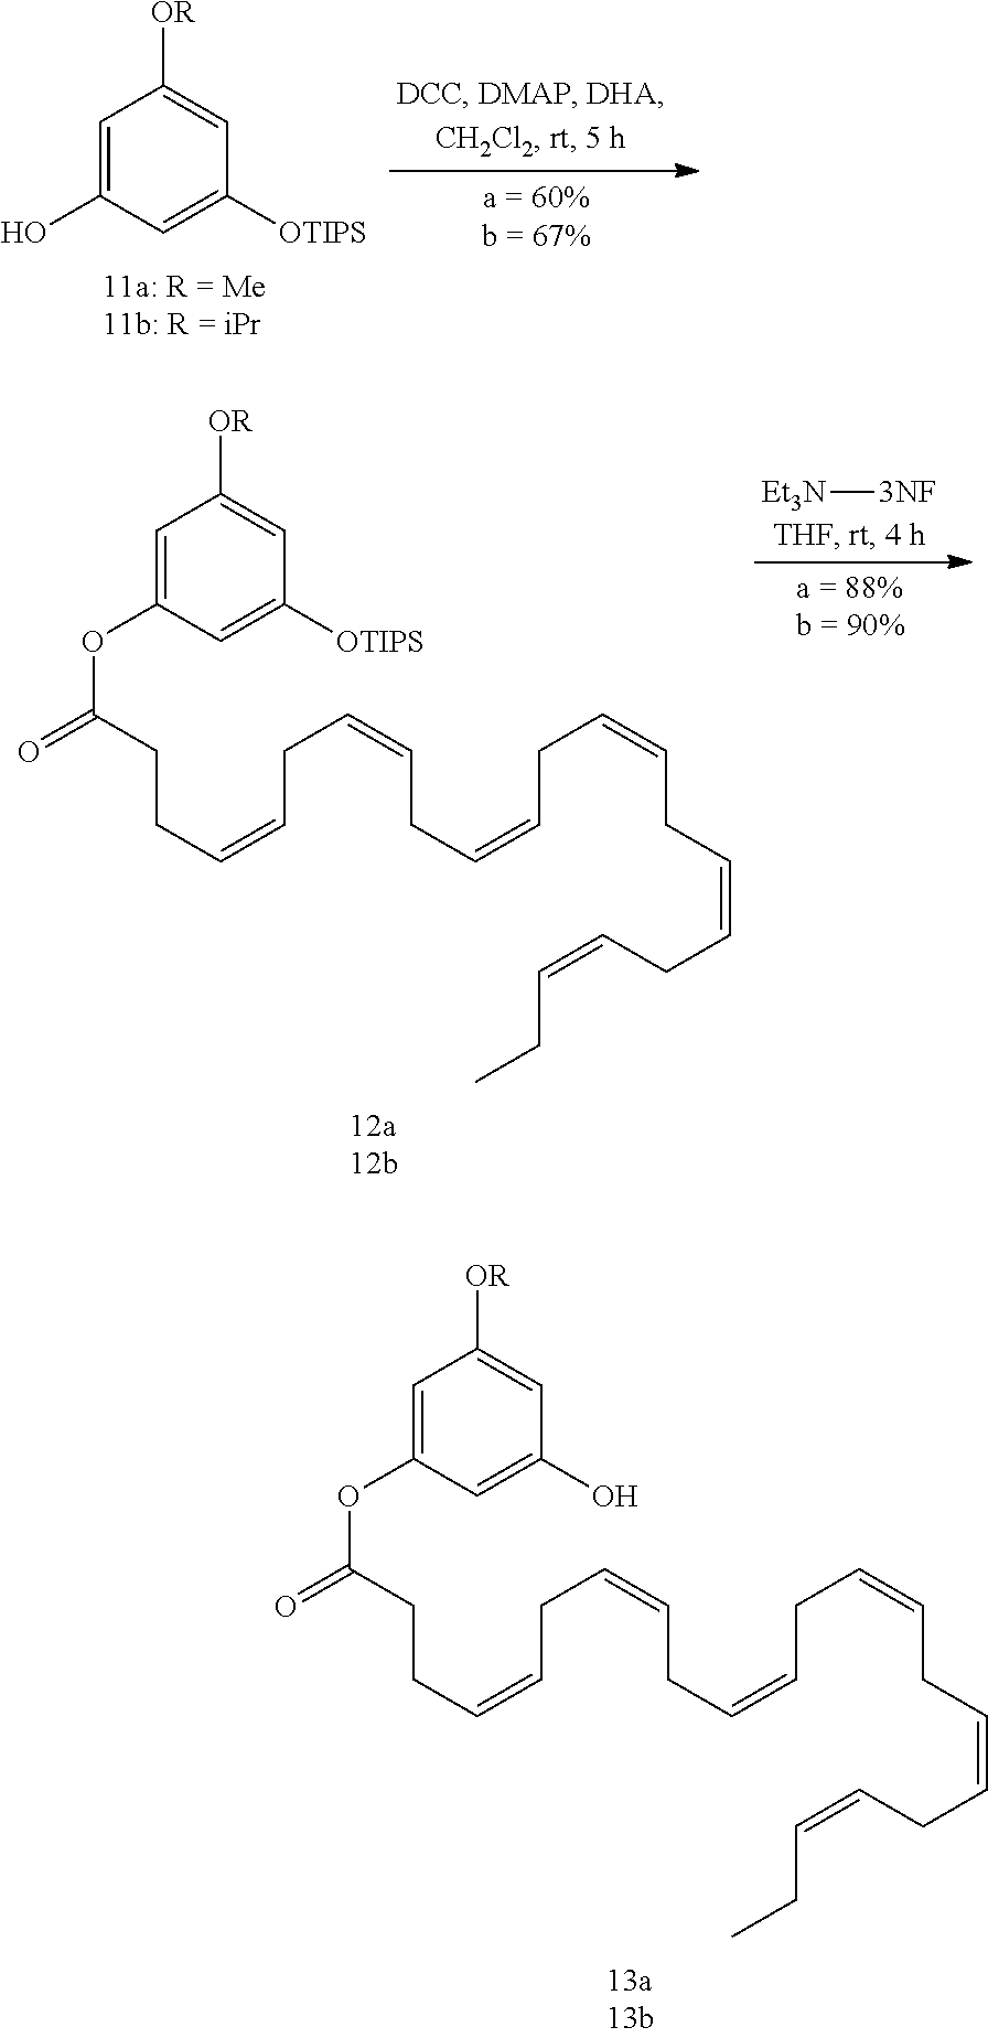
C1=C(O)C=C([OTIPS])C=C1[OR].[Et3N][3NF].C1=C(OC(=O)CCC=CCC=CCC=CCC=CCC=CCC=CCC)C=C([OTIPS])C=C1[OR].C1=C(OC(=O)CCC=CCC=CCC=CCC=CCC=CCC=CCC)C=C(O)C=C1[OR]
